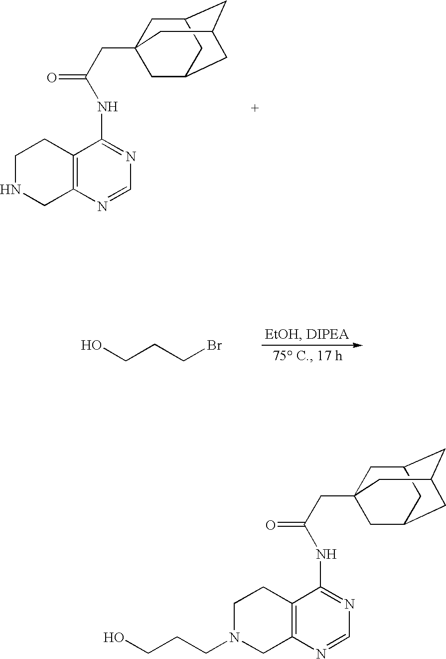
OCCCBr.C12=C(N=CN=C1NC(CC13CC4CC(CC(C1)C4)C3)=O)CNCC2.C12=C(N=CN=C1NC(CC13CC4CC(CC(C1)C4)C3)=O)CN(CCCO)CC2
